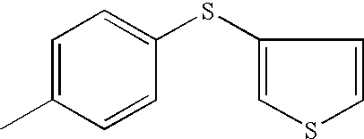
C1=C(C)C=CC(SC2=CSC=C2)=C1
